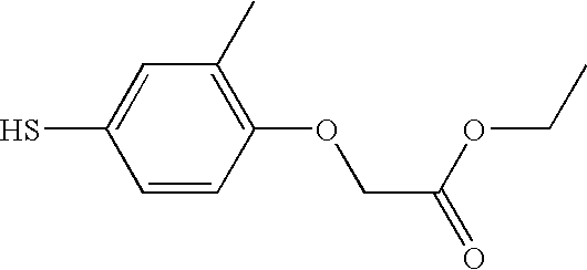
C1=CC(OCC(=O)OCC)=C(C)C=C1S
